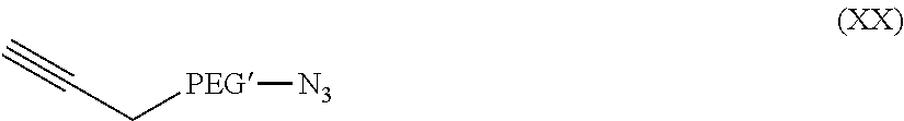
C(C[PEG][N3])#C
